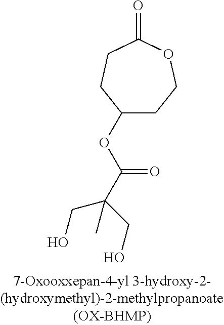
C1(OC(C(C)(CO)CO)=O)CCOC(=O)CC1
